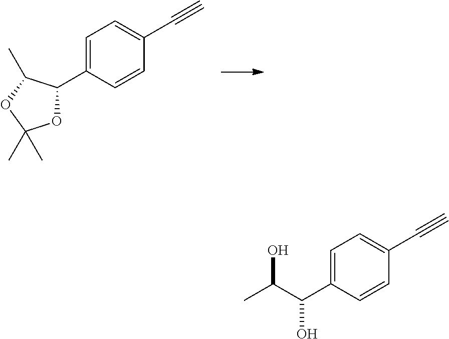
C1=C(C2OC(C)(C)OC2C)C=CC(C#C)=C1.C1=C(C(O)C(C)O)C=CC(C#C)=C1
